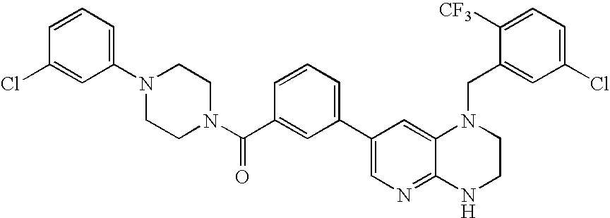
C1(C2=CC=CC(C(N3CCN(C4=CC=CC(Cl)=C4)CC3)=O)=C2)=CN=C2C(=C1)N(CC1=CC(Cl)=CC=C1[CF3])CCN2
